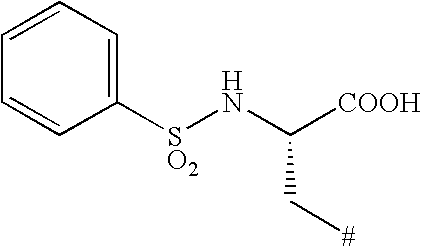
C1=CC=C([SO2]NC([COOH])C[#])C=C1
